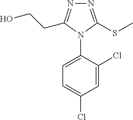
N1=C(SC)N(C2=CC=C(Cl)C=C2Cl)C(CCO)=N1
